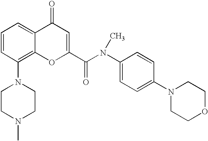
C1=CC(N2CCN(C)CC2)=C2C(=C1)C(=O)C=C(C(N(C1=CC=C(N3CCOCC3)C=C1)C)=O)O2
